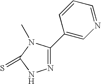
C1=CC=NC=C1C1=NNC(=S)N1C
